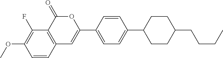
C12=C(C(=O)OC(C3=CC=C(C4CCC(CCCC)CC4)C=C3)=C1)C(F)=C(OC)C=C2
